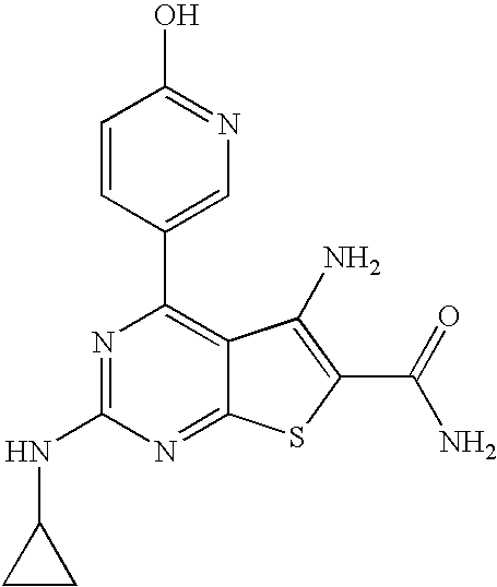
C1=CC(C2=C3C(=NC(NC4CC4)=N2)SC(C(N)=O)=C3N)=CN=C1O
